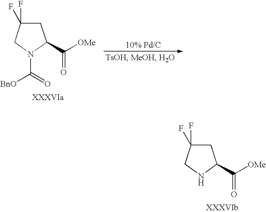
C1C(F)(F)CNC1C(=O)[OMe].C1C(F)(F)CN(C([BnO])=O)C1C([OMe])=O
